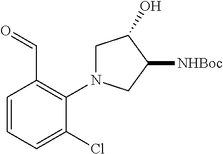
O=CC1=C(N2CC(O)C([NHBoc])C2)C(Cl)=CC=C1
